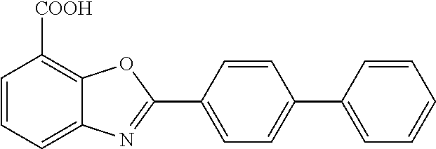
C1=CC=C2C(=C1[COOH])OC(C1=CC=C(C3=CC=CC=C3)C=C1)=N2
